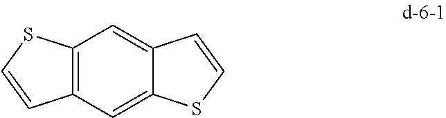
C12=C(C=C3C(=C1)C=CS3)C=CS2
